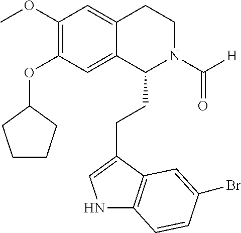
O(C1=C(OC)C=C2C(=C1)C(CCC1=CNC3=C1C=C(Br)C=C3)N(C([H])=O)CC2)C1CCCC1
